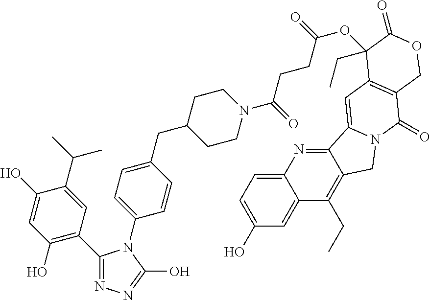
C1(C2=C(O)C=C(O)C(C(C)C)=C2)=NN=C(O)N1C1=CC=C(CC2CCN(C(=O)CCC(OC3(CC)C4=C(C(=O)N5CC6=C(CC)C7=CC(O)=CC=C7N=C6C5=C4)COC3=O)=O)CC2)C=C1
